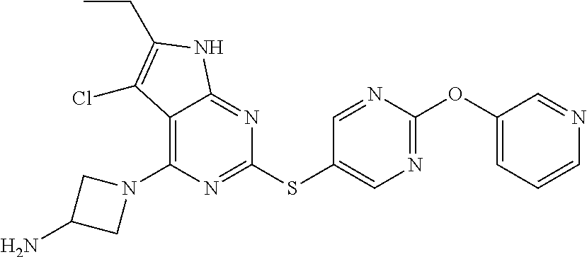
C12=C(N3CC(N)C3)N=C(SC3=CN=C(OC4=CC=CN=C4)N=C3)N=C1NC(CC)=C2Cl
